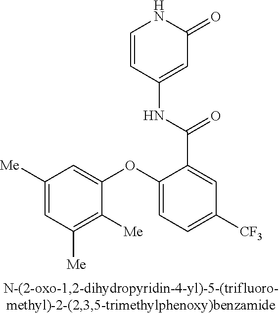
C1([Me])=CC([Me])=C([Me])C(OC2=CC=C([CF3])C=C2C(=O)NC2=CC(=O)NC=C2)=C1
